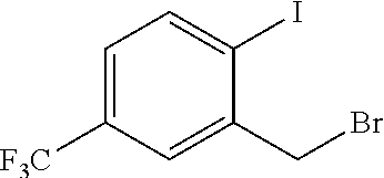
C1=C([F3C])C=C(CBr)C(I)=C1
